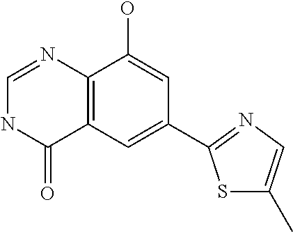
C12=C(C=C(C3=NC=C(C)S3)C=C1O)C(=O)NC=N2
